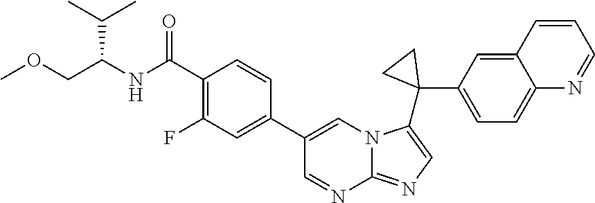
COCC(NC(C1=C(F)C=C(C2=CN3C(=NC=C3C3(C4=CC=C5C(=C4)C=CC=N5)CC3)N=C2)C=C1)=O)C(C)C
